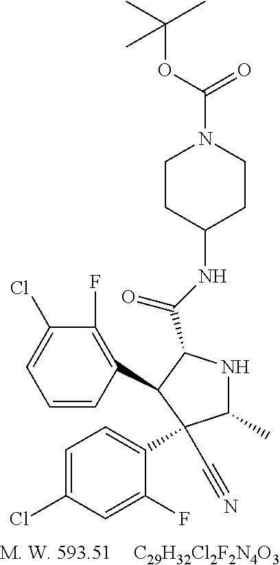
[C29H32Cl2F2N4O3].C1(F)=C(C2C(C(NC3CCN(C(OC(C)(C)C)=O)CC3)=O)NC(C)C2(C#N)C2=CC=C(Cl)C=C2F)C=CC=C1Cl
